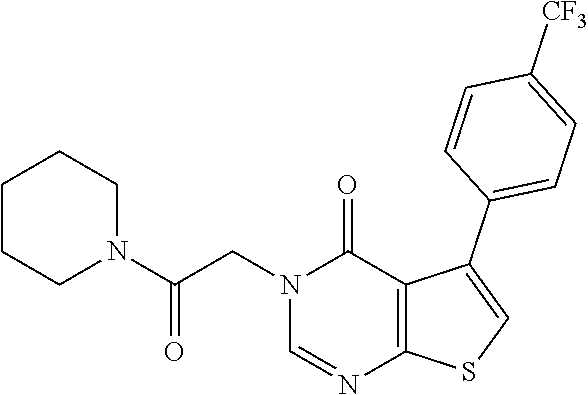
C1=NC2=C(C(=O)N1CC(N1CCCCC1)=O)C(C1=CC=C([CF3])C=C1)=CS2
